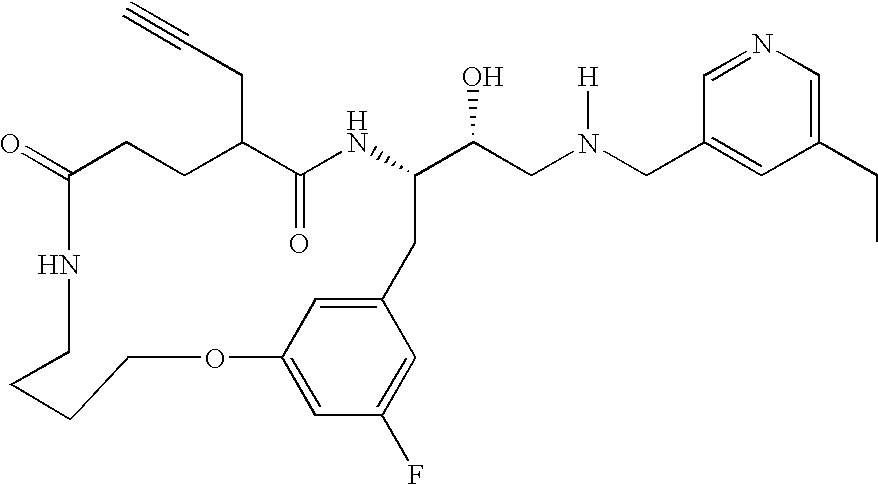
C1(=O)CCC(CC#C)C(=O)NC(C(CN(CC2=CC(CC)=CN=C2)[H])O)CC2=CC(=CC(F)=C2)OCCCCN1
